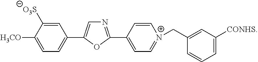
C1=C([O3S])C([H3CO])=CC=C1C1=CN=C(C2=CC=[N+](CC3=CC([CONHS])=CC=C3)C=C2)O1
